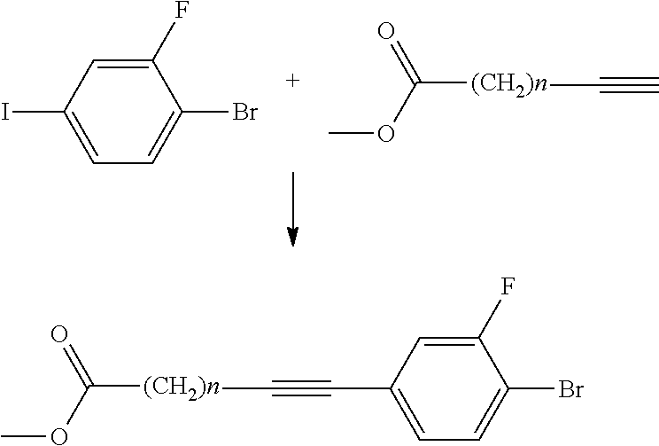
C1(F)=CC(I)=CC=C1Br.C([(CH2)n]C#C)(OC)=O.C1(F)=CC(C#C[(CH2)n]C(OC)=O)=CC=C1Br
